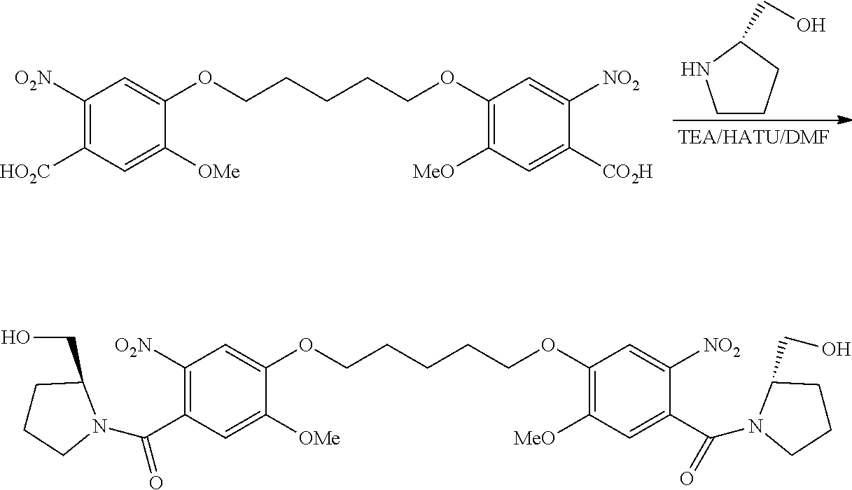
C1([HO2C])=C([O2N])C=C(OCCCCCOC2=C([MeO])C=C([CO2H])C([NO2])=C2)C([OMe])=C1.C1CCC(CO)N1.C1(C(N2C(CO)CCC2)=O)=C([O2N])C=C(OCCCCCOC2=C([MeO])C=C(C(N3CCCC3CO)=O)C([NO2])=C2)C([OMe])=C1
